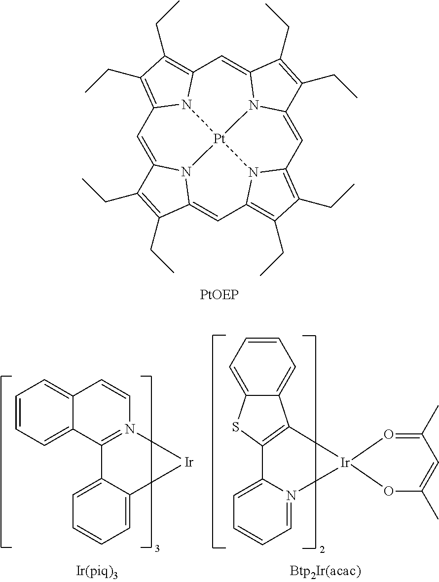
C12=CC=CC=C1C1=N(C=C2)[Ir]C2=CC=CC=C12.C12=CC=CC=N1[Ir]1(OC(C)=CC(C)=O1)C1=C2SC2=CC=CC=C21.C1=C2N3C(=CC4=C(CC)C(CC)=C5C=C6N7C(=CC8=C(CC)C(CC)=C1N8[Pt]73N54)C(CC)=C6CC)C(CC)=C2CC
